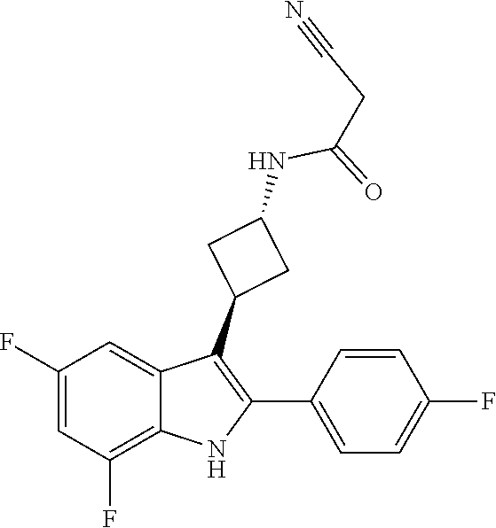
C(C#N)C(=O)NC1CC(C2=C(C3=CC=C(F)C=C3)NC3=C(F)C=C(F)C=C23)C1
